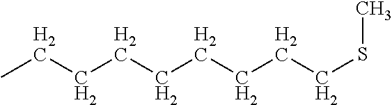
C(CCSC)CCCCCC
